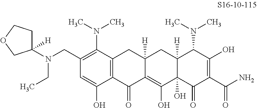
C1(CN(C2([H])CCOC2)CC)=C(N(C)C)C2=C(C(O)=C1)C(=O)C1=C(O)C3(O)C([H])(CC1([H])C2)C(N(C)C)C(O)=C(C(N)=O)C3=O
